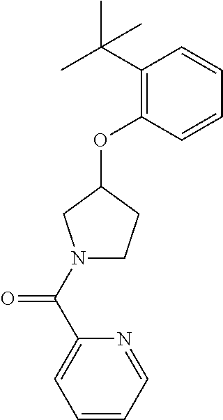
C1(C(C)(C)C)=C(OC2CN(C(C3=CC=CC=N3)=O)CC2)C=CC=C1
